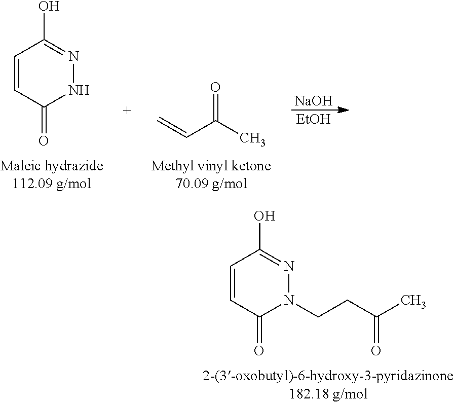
C1=CC(=O)N(CCC(C)=O)N=C1O.C1=CC(=O)NN=C1O.C(C(C)=O)=C.[NaOH].[EtOH]
